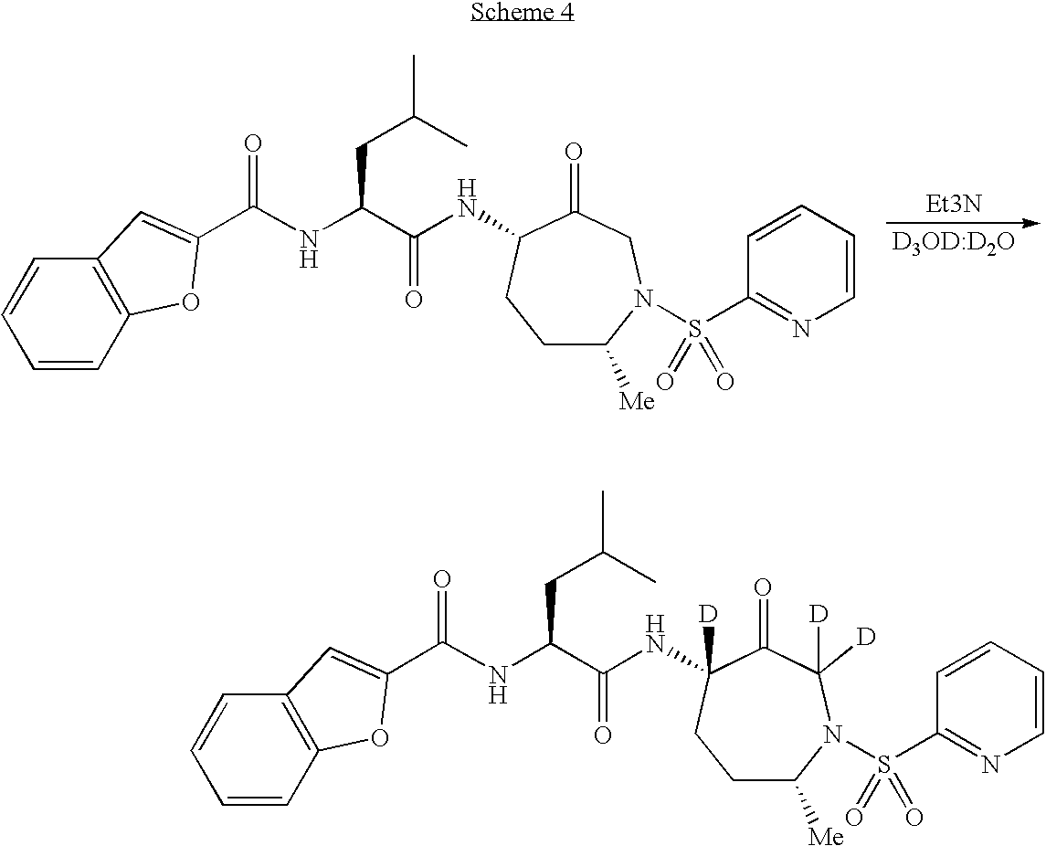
C1=CC=CN=C1S(N1C([Me])CCC(NC(C(NC(=O)C2=CC3=C(C=CC=C3)O2)CC(C)C)=O)C(=O)C1)(=O)=O.[Et3N].[D3OD:D2O].C1=CC=CN=C1S(N1C([Me])CCC(NC(C(NC(=O)C2=CC3=C(C=CC=C3)O2)CC(C)C)=O)([D])C(=O)C1([D])[D])(=O)=O
